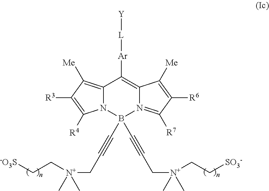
C12=C([Me])C([R3])=C([R4])N1B(C#CC[N+](CC[SO3-])(C)C)(C#CC[N+](CC[-O3S])(C)C)N1=C([R7])C([R6])=C([Me])C1=C2[Ar][L][Y]
